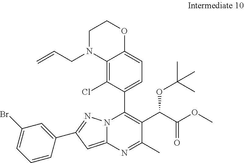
C1(C2=NN3C(=C2)N=C(C)C(C(C(OC)=O)OC(C)(C)C)=C3C2=CC=C3C(=C2Cl)N(CC=C)CCO3)=CC(Br)=CC=C1
